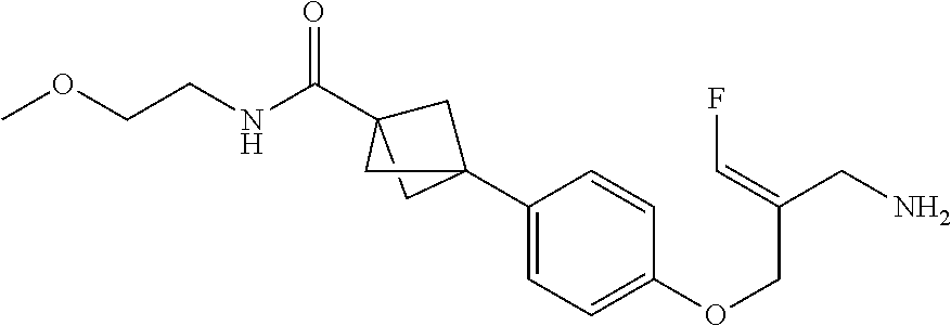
C12(C3=CC=C(OCC(CN)=CF)C=C3)CC(C(NCCOC)=O)(C1)C2
